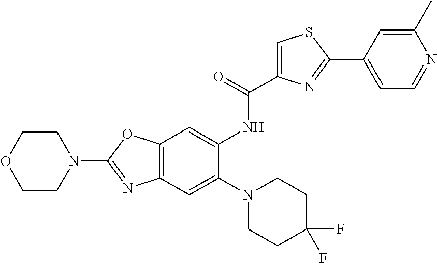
C12=C(C=C(N3CCC(F)(F)CC3)C(NC(C3=CSC(C4=CC=NC(C)=C4)=N3)=O)=C1)N=C(N1CCOCC1)O2
